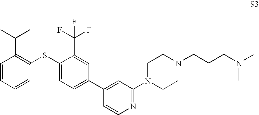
C1=CC=CC(SC2=CC=C(C3=CC(N4CCN(CCCN(C)C)CC4)=NC=C3)C=C2C(F)(F)F)=C1C(C)C
